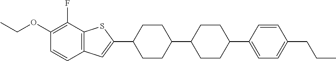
CCOC1=C(F)C2=C(C=C1)C=C(C1CCC(C3CCC(C4=CC=C(CCC)C=C4)CC3)CC1)S2
